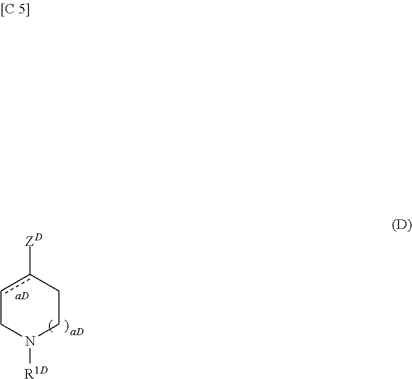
c1c([ZD])CCN([R1D])C1
